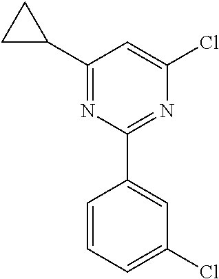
C1(C2CC2)=NC(C2=CC(Cl)=CC=C2)=NC(Cl)=C1
